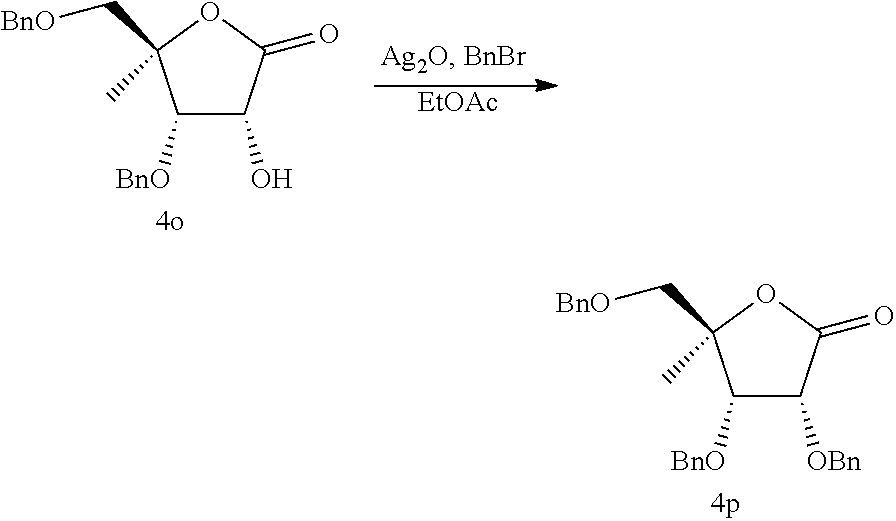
C1([BnO])C([OBn])C(=O)OC1(C)C[BnO].C1([BnO])C(O)C(=O)OC1(C)C[BnO].[EtOAc]
